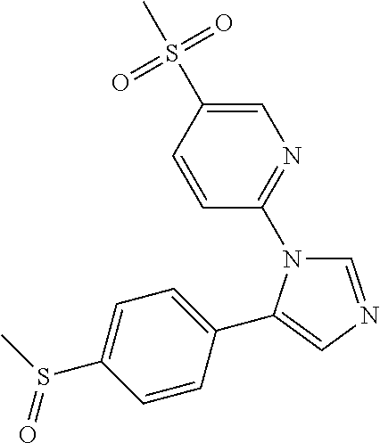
C1=CC(S(C)(=O)=O)=CN=C1N1C=NC=C1C1=CC=C(S(C)=O)C=C1
